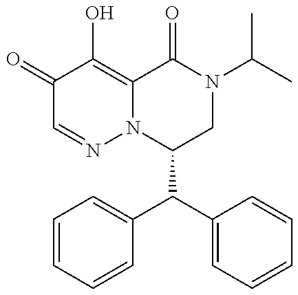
C1(C(C2=CC=CC=C2)C2=CC=CC=C2)CN(C(C)C)C(=O)C2=C(O)C(=O)C=NN12
